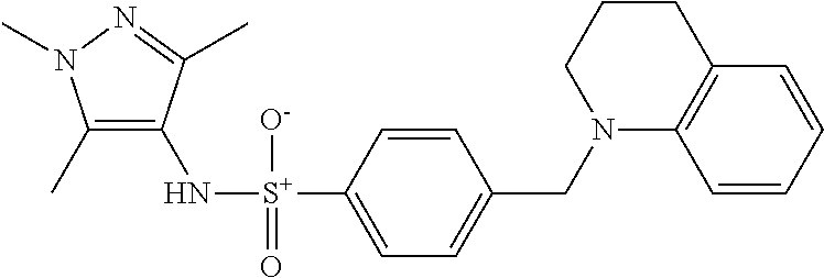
C1(C)=C(N[S+](C2=CC=C(CN3C4=C(CCC3)C=CC=C4)C=C2)([O-])=O)C(C)=NN1C
